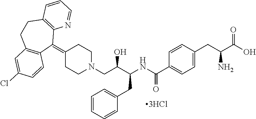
C(C(C(NC(C1=CC=C(CC(C(=O)O)N)C=C1)=O)CC1=CC=CC=C1)O)N1CCC(=C2C3=C(CCC4=C2C=CC(Cl)=C4)C=CC=N3)CC1
